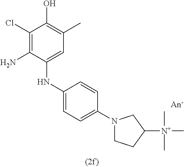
C1(Cl)=C(N)C(NC2=CC=C(N3CCC([N+](C)(C)C)C3)C=C2)=CC(C)=C1O
